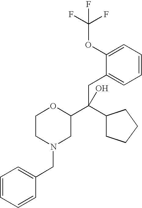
C1CN(CC2=CC=CC=C2)CC(C(C2CCCC2)(CC2=CC=CC=C2OC(F)(F)F)O)O1
